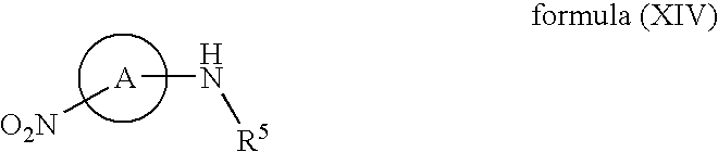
[O2N][A]N[R5]
